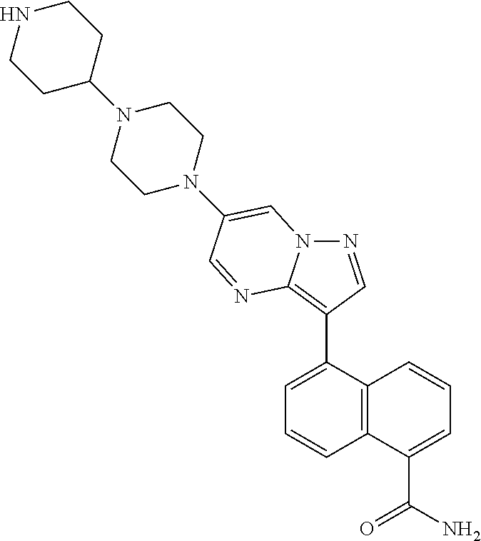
N1=CC(C2=CC=CC3=C2C=CC=C3C(N)=O)=C2N1C=C(N1CCN(C3CCNCC3)CC1)C=N2
